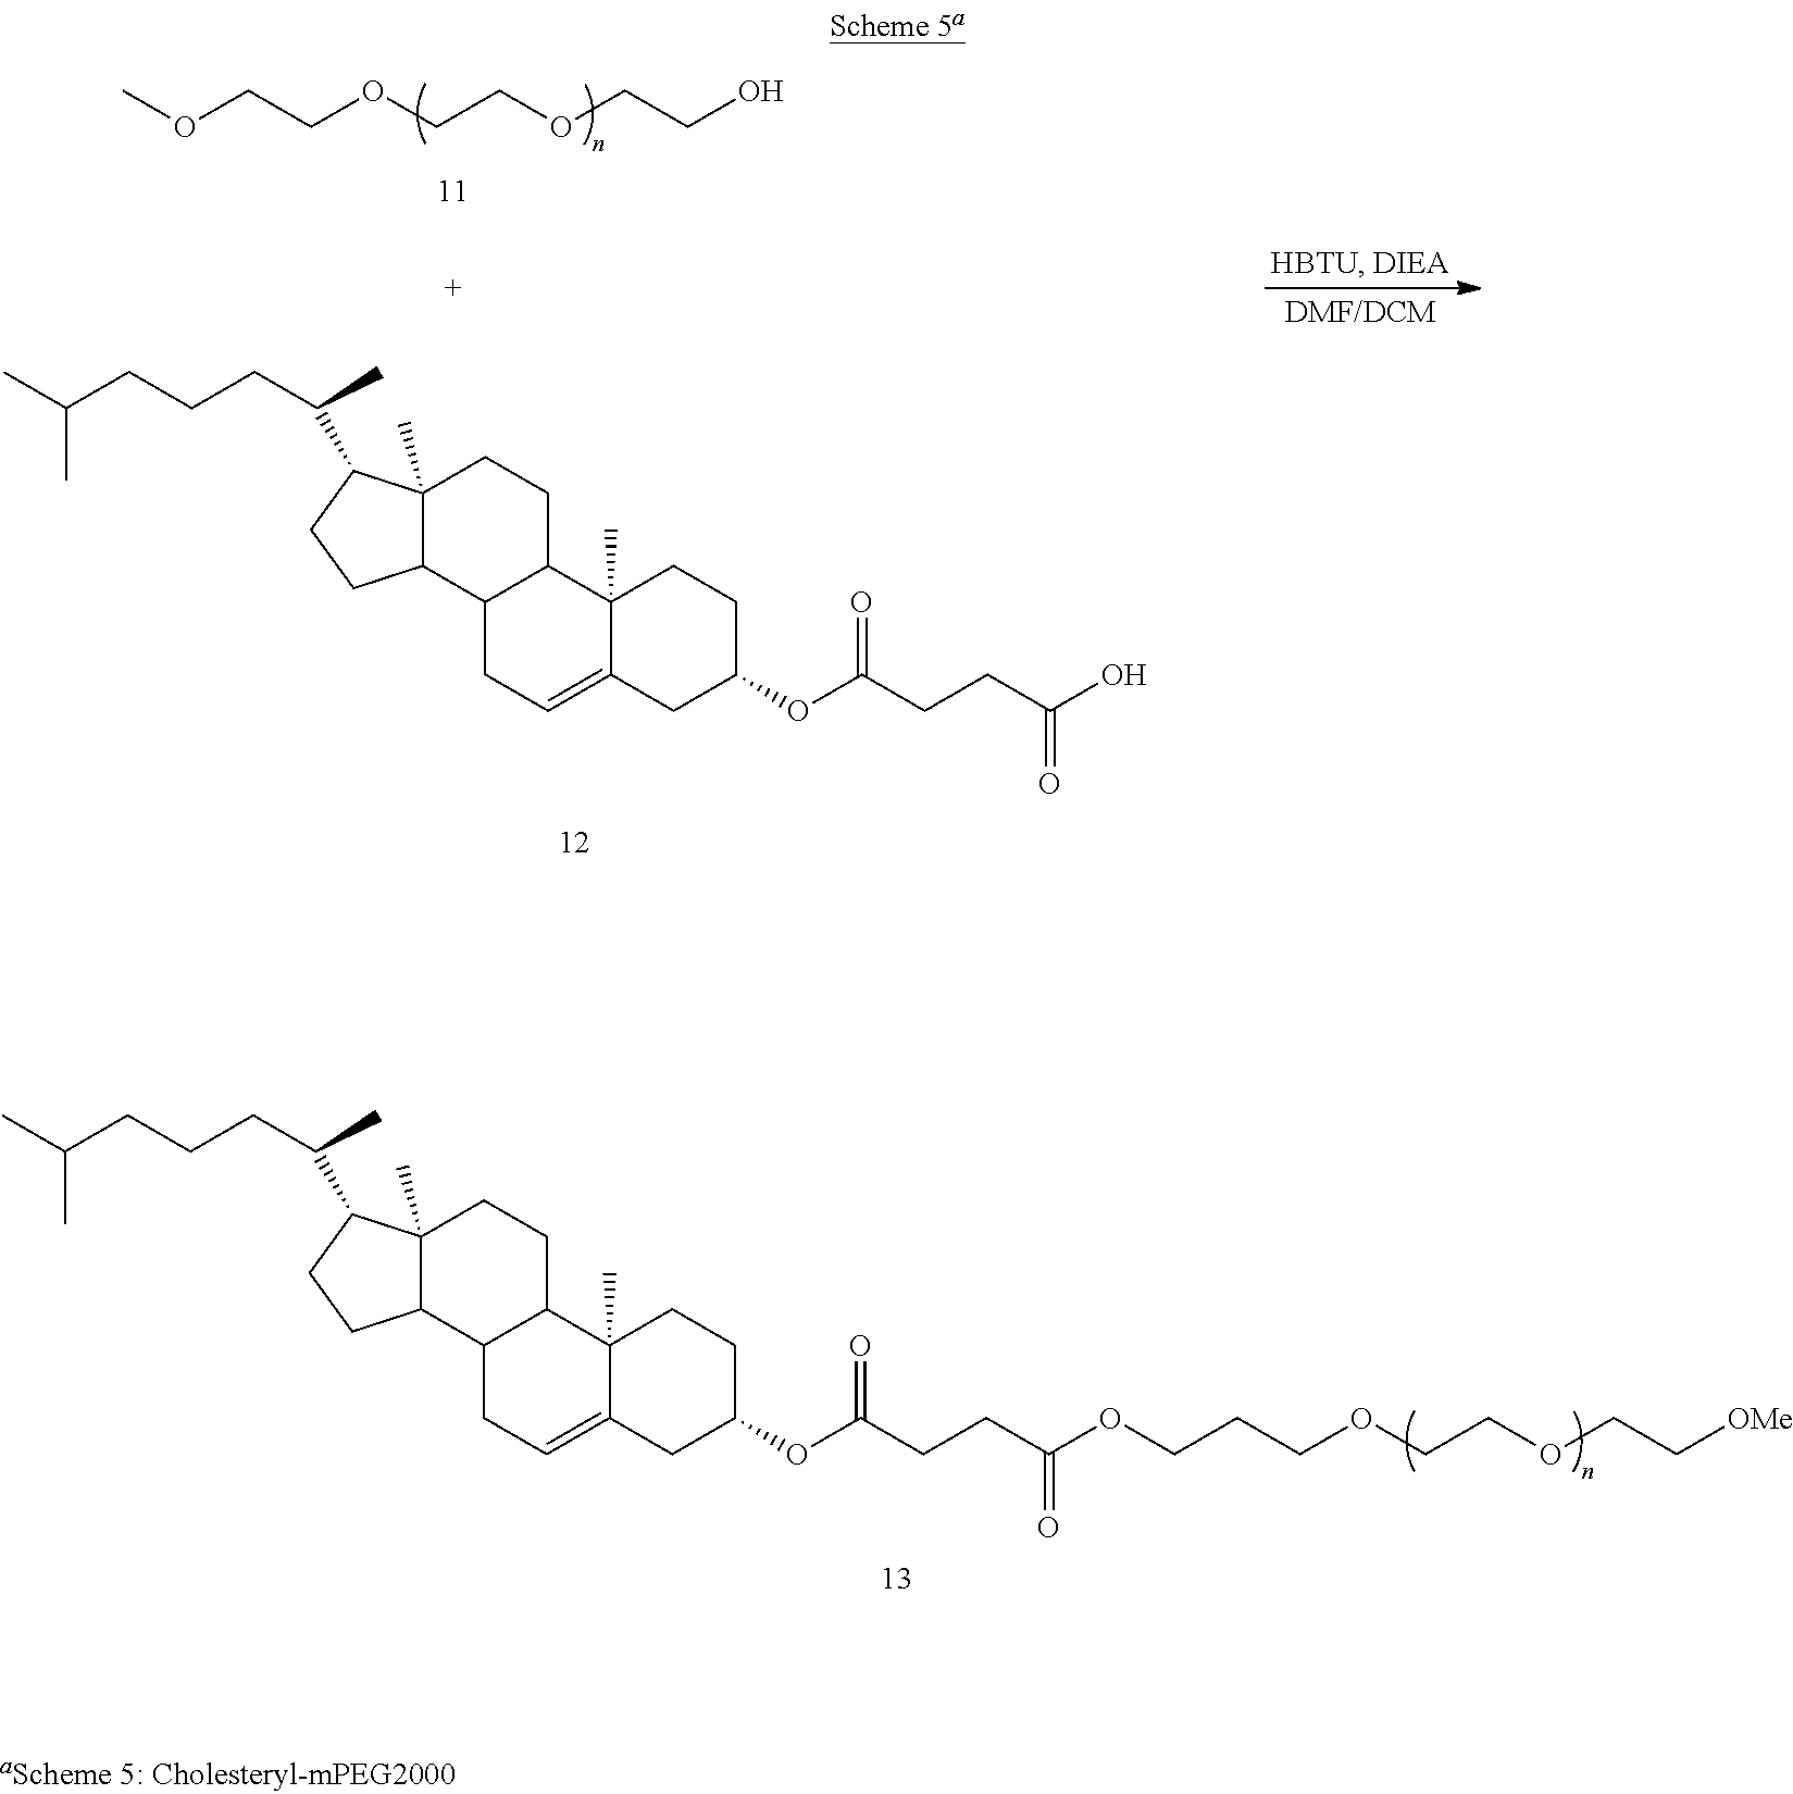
CC(C)CCCC(C)C1C2(C)C(C3C(CC2)C2(C)C(=CC3)CC(OC(CCC(=O)OCCCOCCOCC[OMe])=O)CC2)CC1.COCCOCCOCCO.CC(C)CCCC(C)C1C2(C)C(C3C(CC2)C2(C)C(=CC3)CC(OC(CCC(=O)O)=O)CC2)CC1
